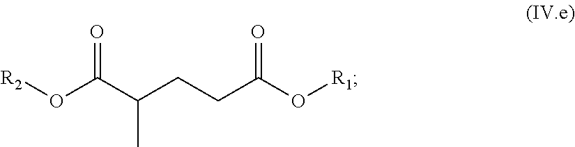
[R2]OC(C(CCC(O[R1])=O)C)=O
